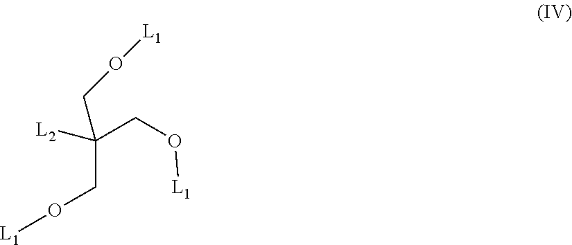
C(CO[L1])(CO[L1])(CO[L1])[L2]
